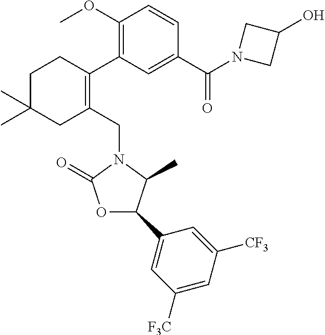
C1C(C)(C)CC(CN2C(=O)OC(C3=CC([F3C])=CC([CF3])=C3)C2C)=C(C2=C(OC)C=CC(C(N3CC(O)C3)=O)=C2)C1
